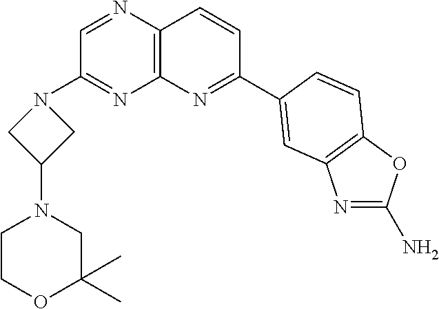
C1=NC2=C(N=C1N1CC(N3CC(C)(C)OCC3)C1)N=C(C1=CC3=C(OC(N)=N3)C=C1)C=C2
